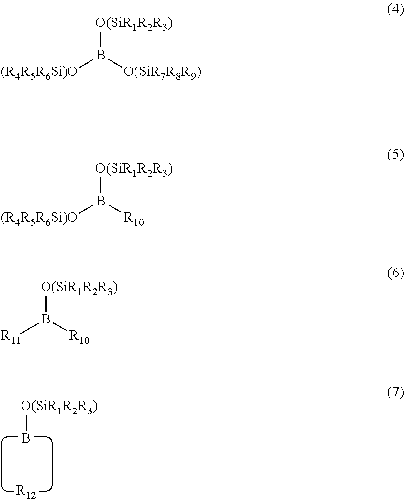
[R12].[O(SiR1R2R3)]B.[O(SiR1R2R3)]B([O(SiR7R8R9)])[(R4R5R6Si)O].[O(SiR1R2R3)]B([R10])[(R4R5R6Si)O].[O(SiR1R2R3)]B([R10])[R11]
